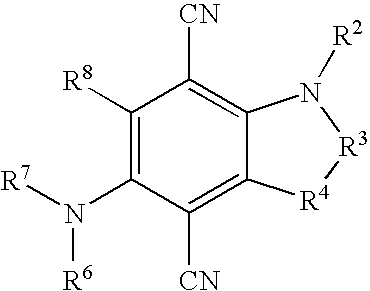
C1([R8])=C(N([R7])[R6])C([CN])=C2C(=C1[CN])N([R2])[R3][R4]2
